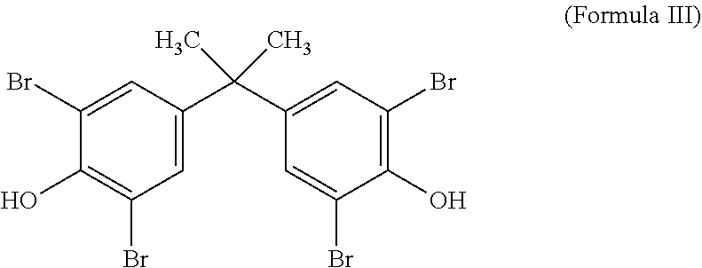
C1(Br)=CC(C(C2=CC(Br)=C(O)C(Br)=C2)(C)C)=CC(Br)=C1O
